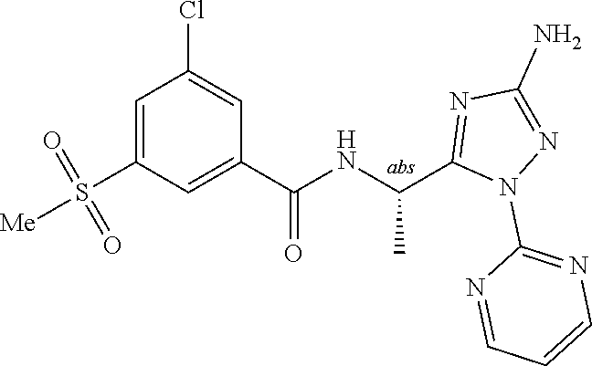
C1=C(S(=O)(=O)[Me])C=C(C(=O)NC(C)C2=NC(N)=NN2C2=NC=CC=N2)C=C1Cl
